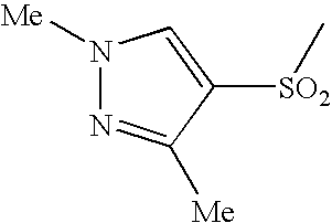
N1([Me])N=C([Me])C([SO2]C)=C1
